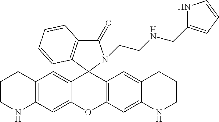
C12=C(C=C3C(=C1)C1(C4=C(O3)C=C3C(=C4)CCCN3)N(CCNCC3=CC=CN3)C(=O)C3=C1C=CC=C3)NCCC2
